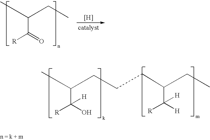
C(O)([R])(C(C)CCCC(C([H])([R])[H])CC)[H].C(=O)([R])C(CC)C.[H]
